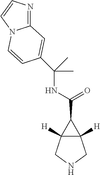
C12([H])C([H])(CNC1)C2C(=O)NC(C)(C)C1=CC2=NC=CN2C=C1
